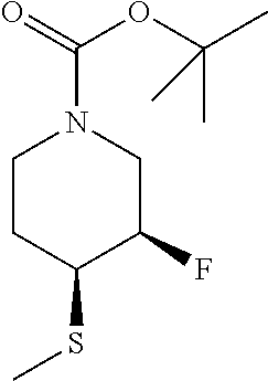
S(C1C(F)CN(C(OC(C)(C)C)=O)CC1)C
